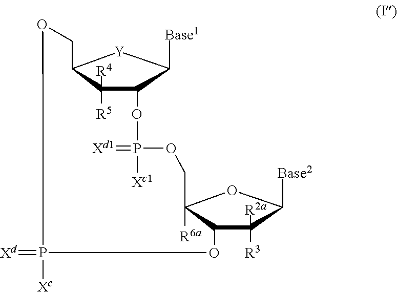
C1([R5])([R4])C2C([Base1])[Y]C1COP(=[Xd])([Xc])OC1C([R3])([R2a])C([Base2])OC1([R6a])COP([Xc1])(=[Xd1])O2
